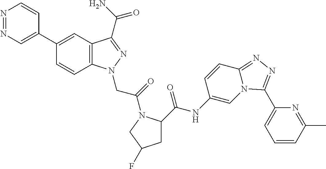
N1=NC=C(C2=CC3=C(C=C2)N(CC(=O)N2C(C(NC4=CN5C(=NN=C5C5=CC=CC(C)=N5)C=C4)=O)CC(F)C2)N=C3C(N)=O)C=C1
